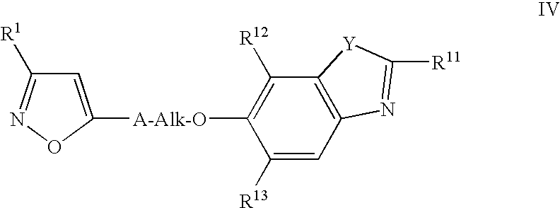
C1([A-Alk-O]C2=CC([R1])=NO2)=C([R12])C2=C(C=C1[R13])N=C([R11])[Y]2
